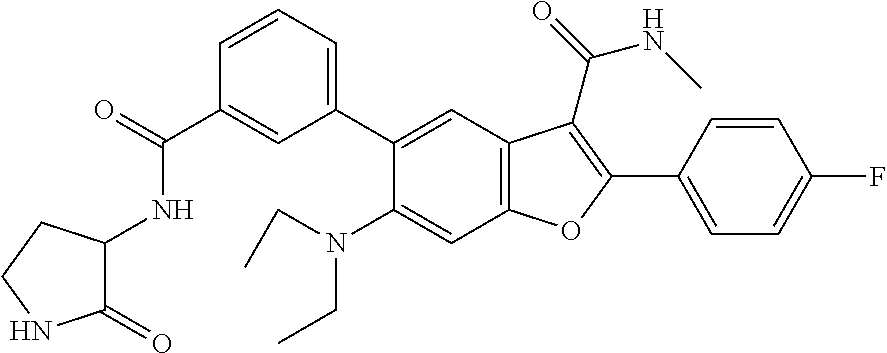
C1(C(=O)NC2C(=O)NCC2)=CC(C2=CC3=C(C=C2N(CC)CC)OC(C2=CC=C(F)C=C2)=C3C(=O)NC)=CC=C1
